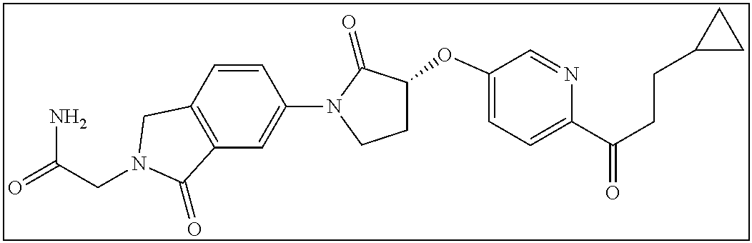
C(CN1CC2=C(C=C(N3C(=O)C(OC4=CC=C(C(CCC5CC5)=O)N=C4)CC3)C=C2)C1=O)(=O)N
